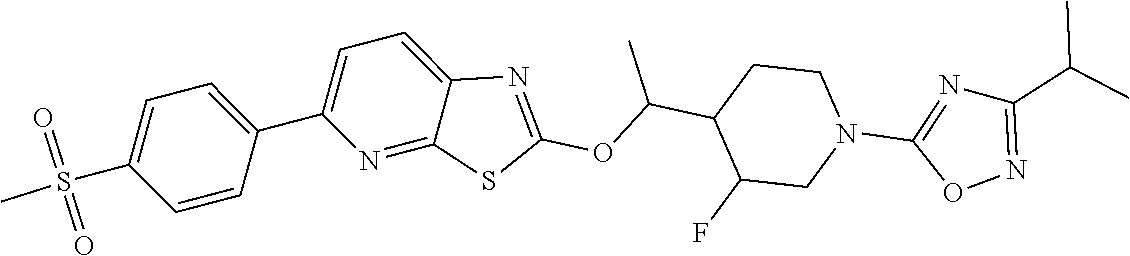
C1=C(C2=CC=C(S(=O)(=O)C)C=C2)N=C2C(=C1)N=C(OC(C1C(F)CN(C3=NC(C(C)C)=NO3)CC1)C)S2
